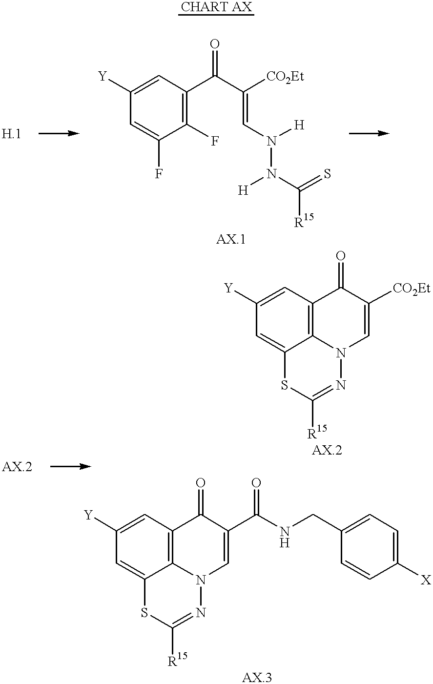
C1=C(F)C(F)=C(C(C([CO2Et])=CN([H])N([H])C(=S)[R15])=O)C=C1[Y].C1=C2C3=C(C=C1[Y])C(=O)C([CO2Et])=CN3N=C([R15])S2.C1=C2C3=C(C=C1[Y])C(=O)C(C(NCC1=CC=C([X])C=C1)=O)=CN3N=C([R15])S2
